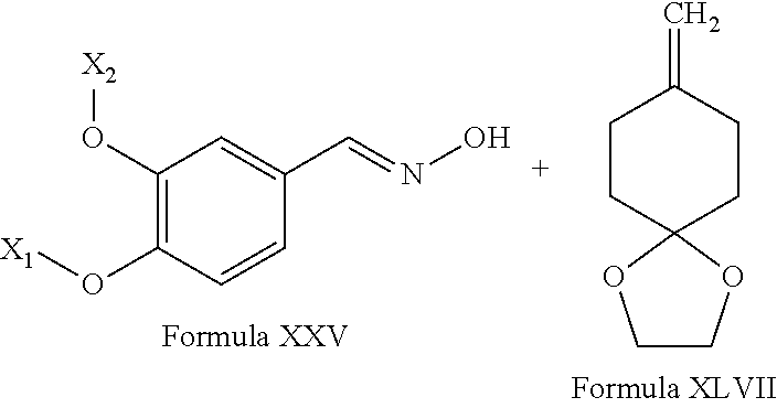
C1(O[X2])=C(O[X1])C=CC(C=NO)=C1.C1CC2(CCC1=C)OCCO2
